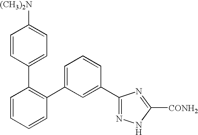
C1=CC=CC(C2=CC=CC(C3=NNC([CONH2])=N3)=C2)=C1C1=CC=C([(CH3)2N])C=C1
